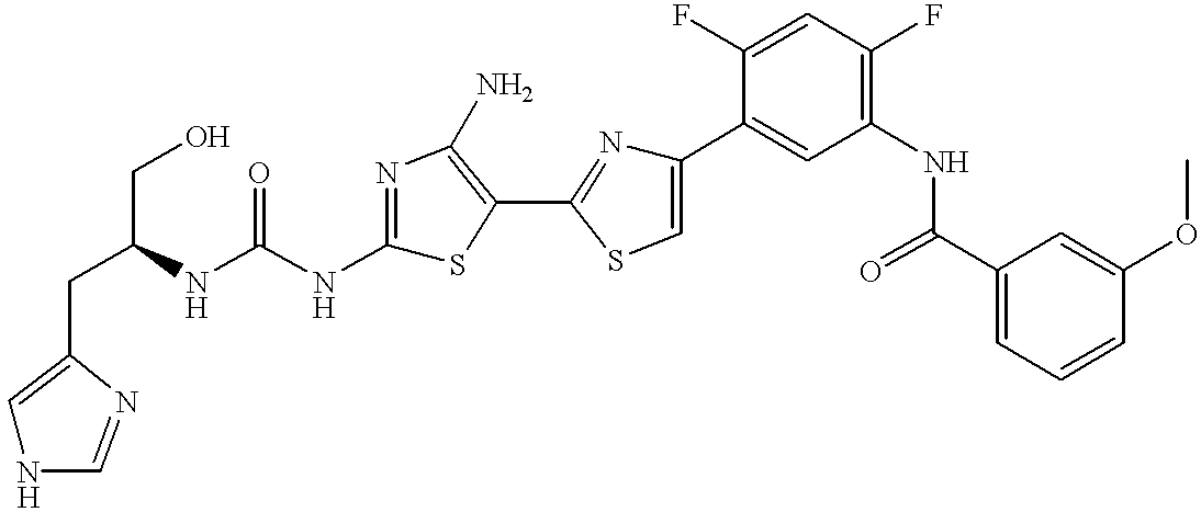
C(C(NC(NC1=NC(N)=C(C2=NC(C3=CC(NC(C4=CC=CC(OC)=C4)=O)=C(F)C=C3F)=CS2)S1)=O)CO)C1=CNC=N1
